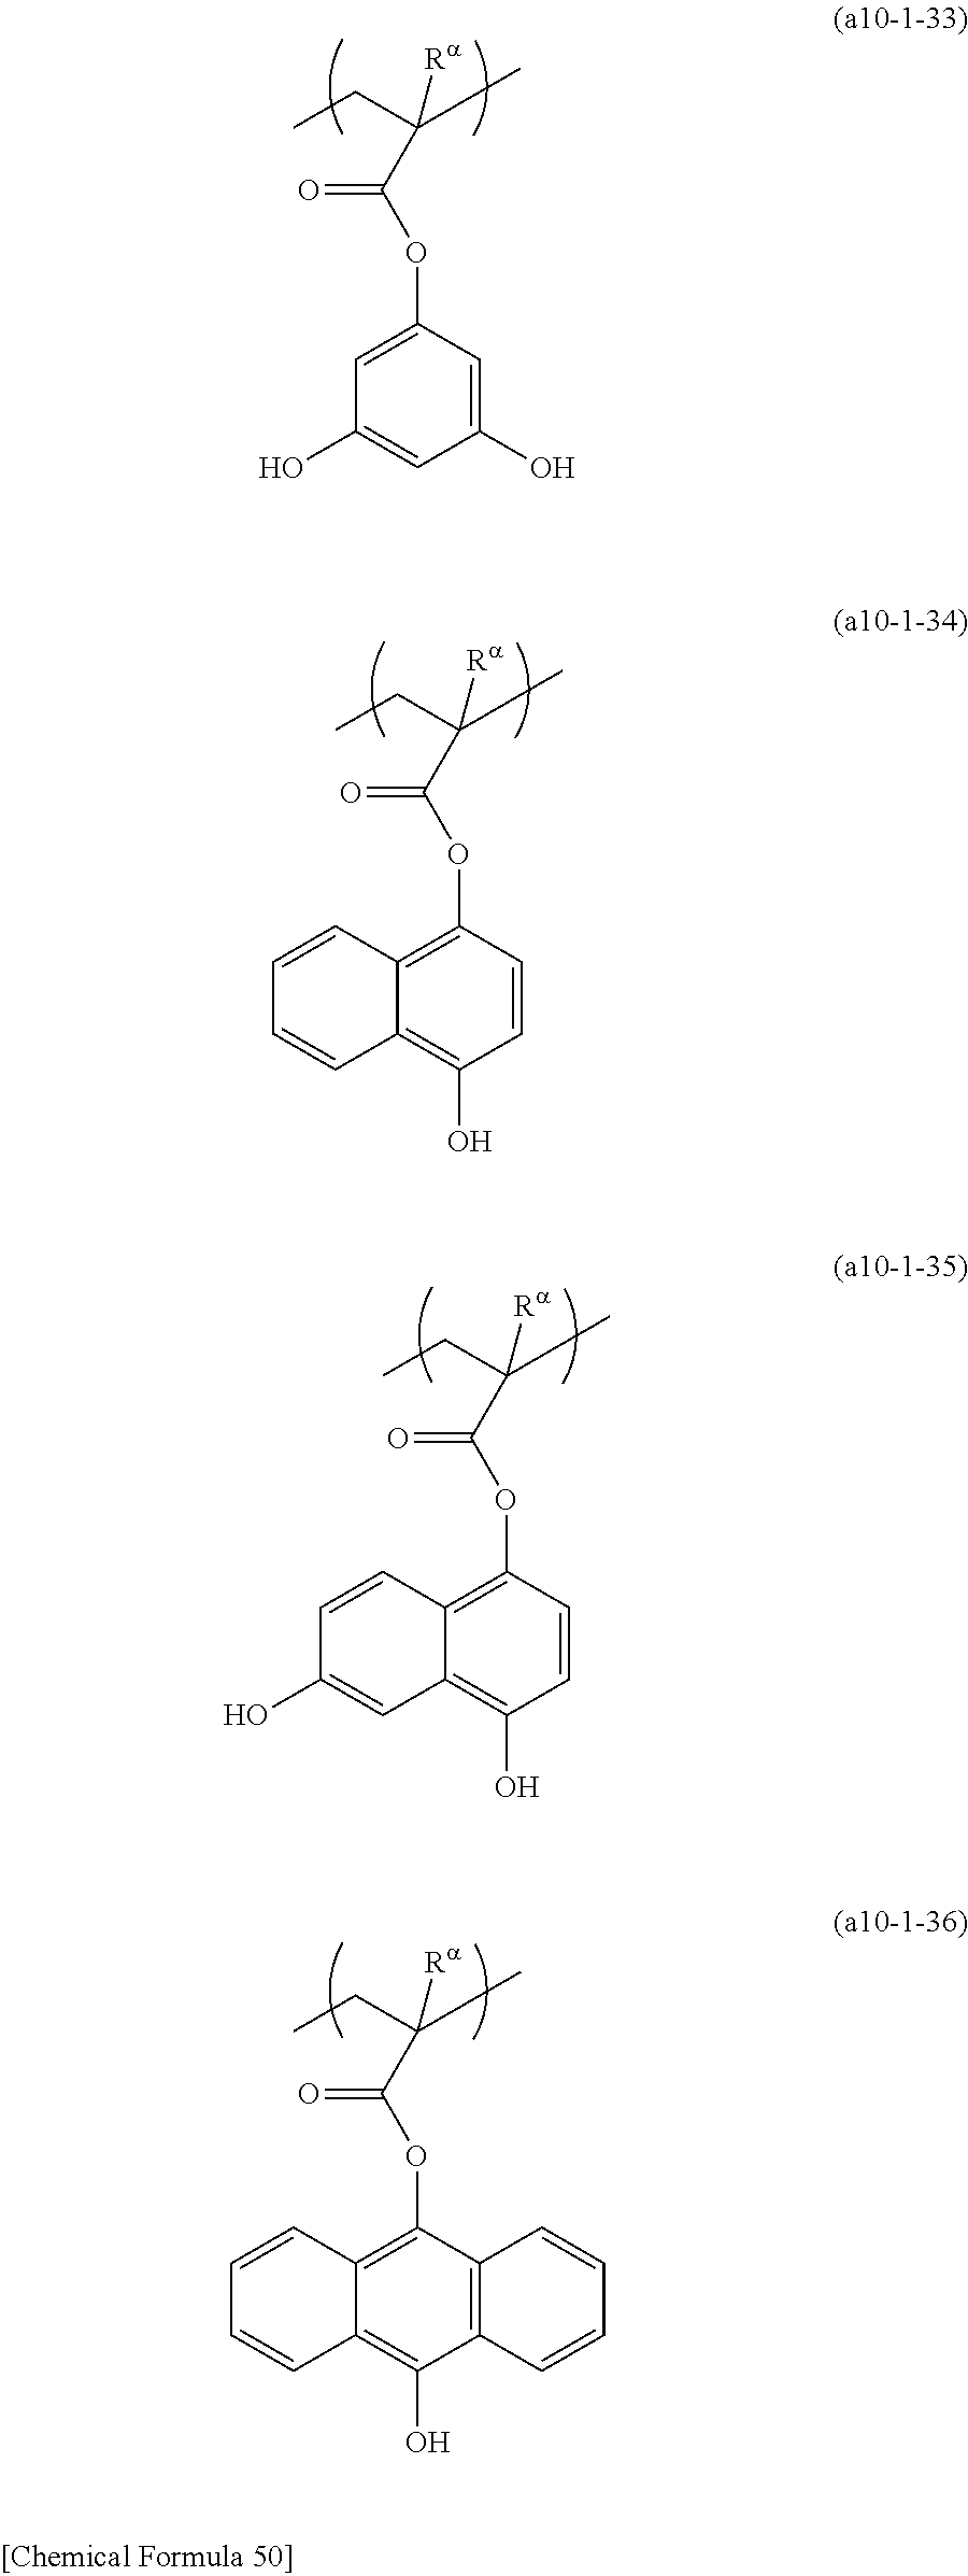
C(C(CC)(C)[Ra])(OC1=CC(O)=CC(O)=C1)=O.C(C(CC)(C)[Ra])(OC1=C2C(=C(O)C=C1)C=CC=C2)=O.C(C(CC)(C)[Ra])(OC1=C2C(=C(O)C=C1)C=C(O)C=C2)=O.C(C(CC)(C)[Ra])(OC1=C2C(=C(O)C3=C1C=CC=C3)C=CC=C2)=O
